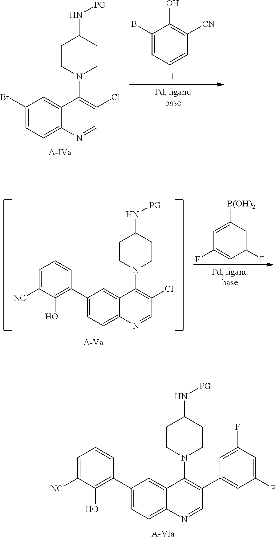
C1(B)=CC=CC([CN])=C1O.C1(Br)=CC=C2C(=C1)C(N1CCC(N[PG])CC1)=C(Cl)C=N2.C1(C2=C(O)C([NC])=CC=C2)=CC=C2C(=C1)C(N1CCC(N[PG])CC1)=C(Cl)C=N2.C1([B(OH)2])=CC(F)=CC(F)=C1.C1(C2=C(O)C([NC])=CC=C2)=CC=C2C(=C1)C(N1CCC(N[PG])CC1)=C(C1=CC(F)=CC(F)=C1)C=N2
